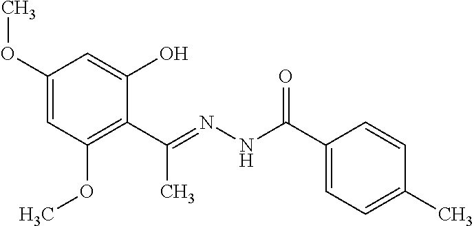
C1(OC)=CC(OC)=C(C(=NNC(C2=CC=C(C)C=C2)=O)C)C(O)=C1
